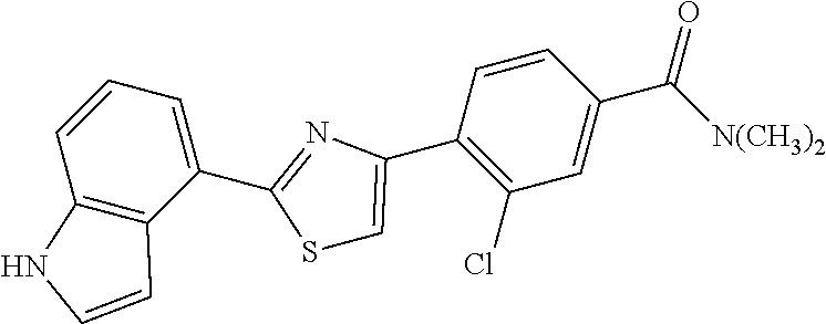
C1=CC2=C(C(C3=NC(C4=C(Cl)C=C(C([N(CH3)2])=O)C=C4)=CS3)=C1)C=CN2
